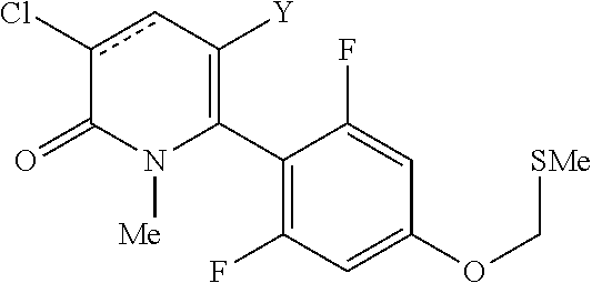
C1(C2=C([Y])cc(Cl)C(=O)N2[Me])=C(F)C=C(OC[SMe])C=C1F
